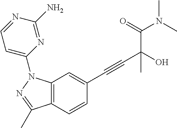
C12=C(C=CC(C#CC(C(=O)N(C)C)(O)C)=C1)C(C)=NN2C1=CC=NC(N)=N1
